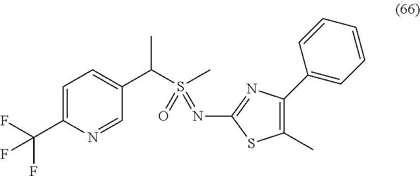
C1=C(C(F)(F)F)N=CC(C(S(C)(=O)=NC2=NC(C3=CC=CC=C3)=C(C)S2)C)=C1
